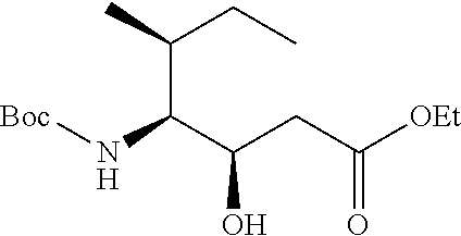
N([Boc])C(C(CC(=O)[OEt])O)C(CC)C
